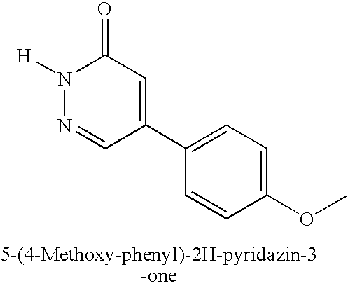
C1(C2=CC(=O)N([H])N=C2)=CC=C(OC)C=C1
